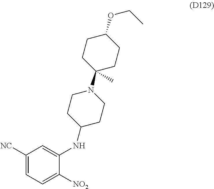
C1([NC])=CC=C([NO2])C(NC2CCN(C3(C)CCC(OCC)CC3)CC2)=C1
